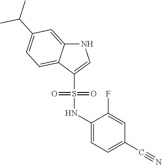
N1C2=CC(C(C)C)=CC=C2C(S(=O)(=O)NC2=CC=C(C#N)C=C2F)=C1
